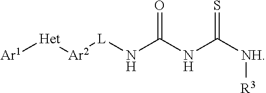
[Ar1][Het][Ar2][L]NC(NC([NH][R3])=S)=O
